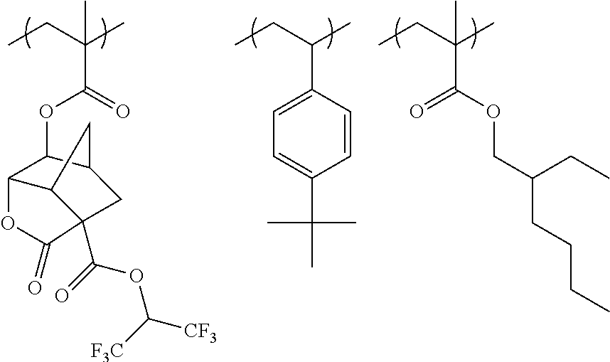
C(C(C)(C(OC1C2C3CC1CC3(C(=O)OC([CF3])[F3C])C(=O)O2)=O)C)C.C(C(C)C1=CC=C(C(C)(C)C)C=C1)C.C(C(C)(C(=O)OCC(CCCC)CC)C)C
